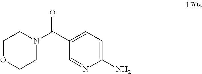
C1(N)=CC=C(C(=O)N2CCOCC2)C=N1
